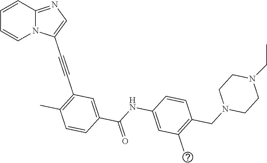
C1=CC2=NC=C(C#CC3=C(C)C=CC(C(NC4=CC(C)=C(CN5CCN(CC)CC5)C=C4)=O)=C3)N2C=C1
